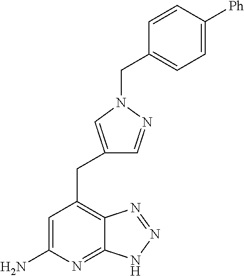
C1=C(N)N=C2C(=C1CC1=CN(CC3=CC=C([Ph])C=C3)N=C1)N=NN2
